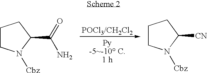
C1CN([Cbz])C([CN])C1.C1CN([Cbz])C(C(=O)N)C1
